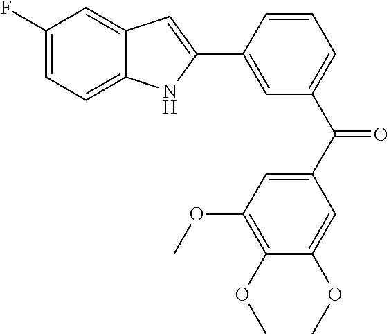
C1(C2=CC(C(=O)C3=CC(OC)=C(OC)C(OC)=C3)=CC=C2)=CC2=CC(F)=CC=C2N1
